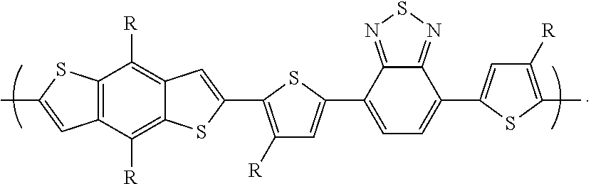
C12=C(C([R])=C3C(=C1[R])C=C(C1=C([R])C=C(C4=CC=C(C5=CC([R])=C(C)S5)C5=NSN=C45)S1)S3)C=C(C)S2
